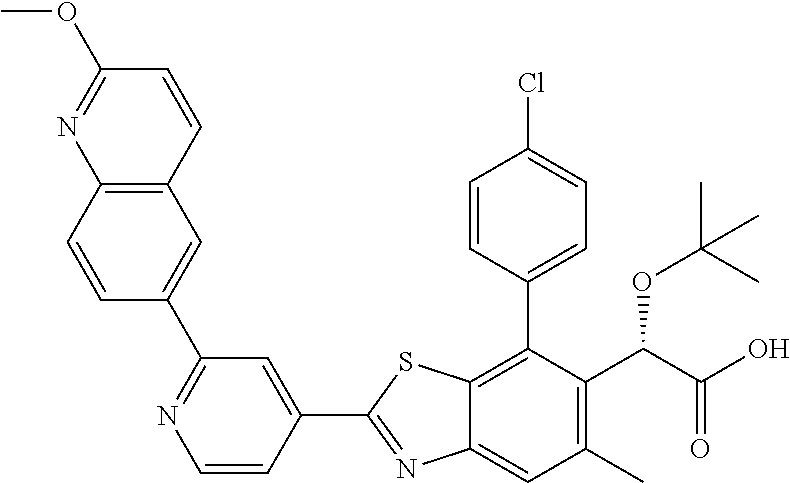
C1(C2=NC3=CC(C)=C(C(OC(C)(C)C)C(=O)O)C(C4=CC=C(Cl)C=C4)=C3S2)=CC(C2=CC3=C(C=C2)N=C(OC)C=C3)=NC=C1
